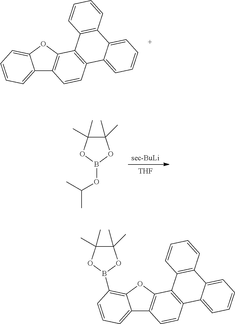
C12=CC=CC=C1OC1=C2C=CC2=C1C1=C(C3=CC=CC=C23)C=CC=C1.[THF].[sec-BuLi].C1(C)(C)C(C)(C)OB(OC(C)C)O1.C12=CC=CC(B3OC(C)(C)C(C)(C)O3)=C1OC1=C2C=CC2=C1C1=C(C3=CC=CC=C23)C=CC=C1
